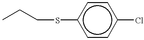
CCCSc1ccc(Cl)cc1
